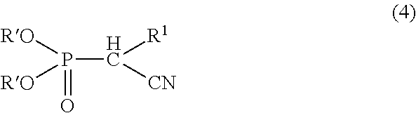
P(C([CN])[R1])(=O)([RO])[RO]
